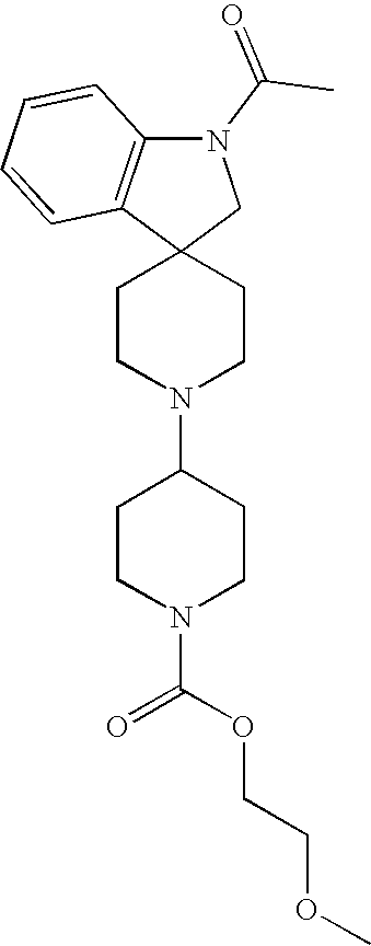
C1CN(C2CCN(C(OCCOC)=O)CC2)CCC12CN(C(C)=O)C1=C2C=CC=C1
